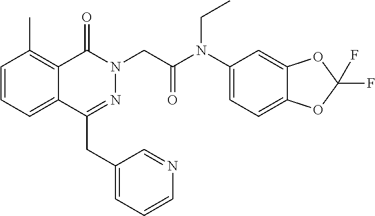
C1=CC=C2C(=C1C)C(=O)N(CC(=O)N(C1=CC=C3C(=C1)OC(F)(F)O3)CC)N=C2CC1=CC=CN=C1
